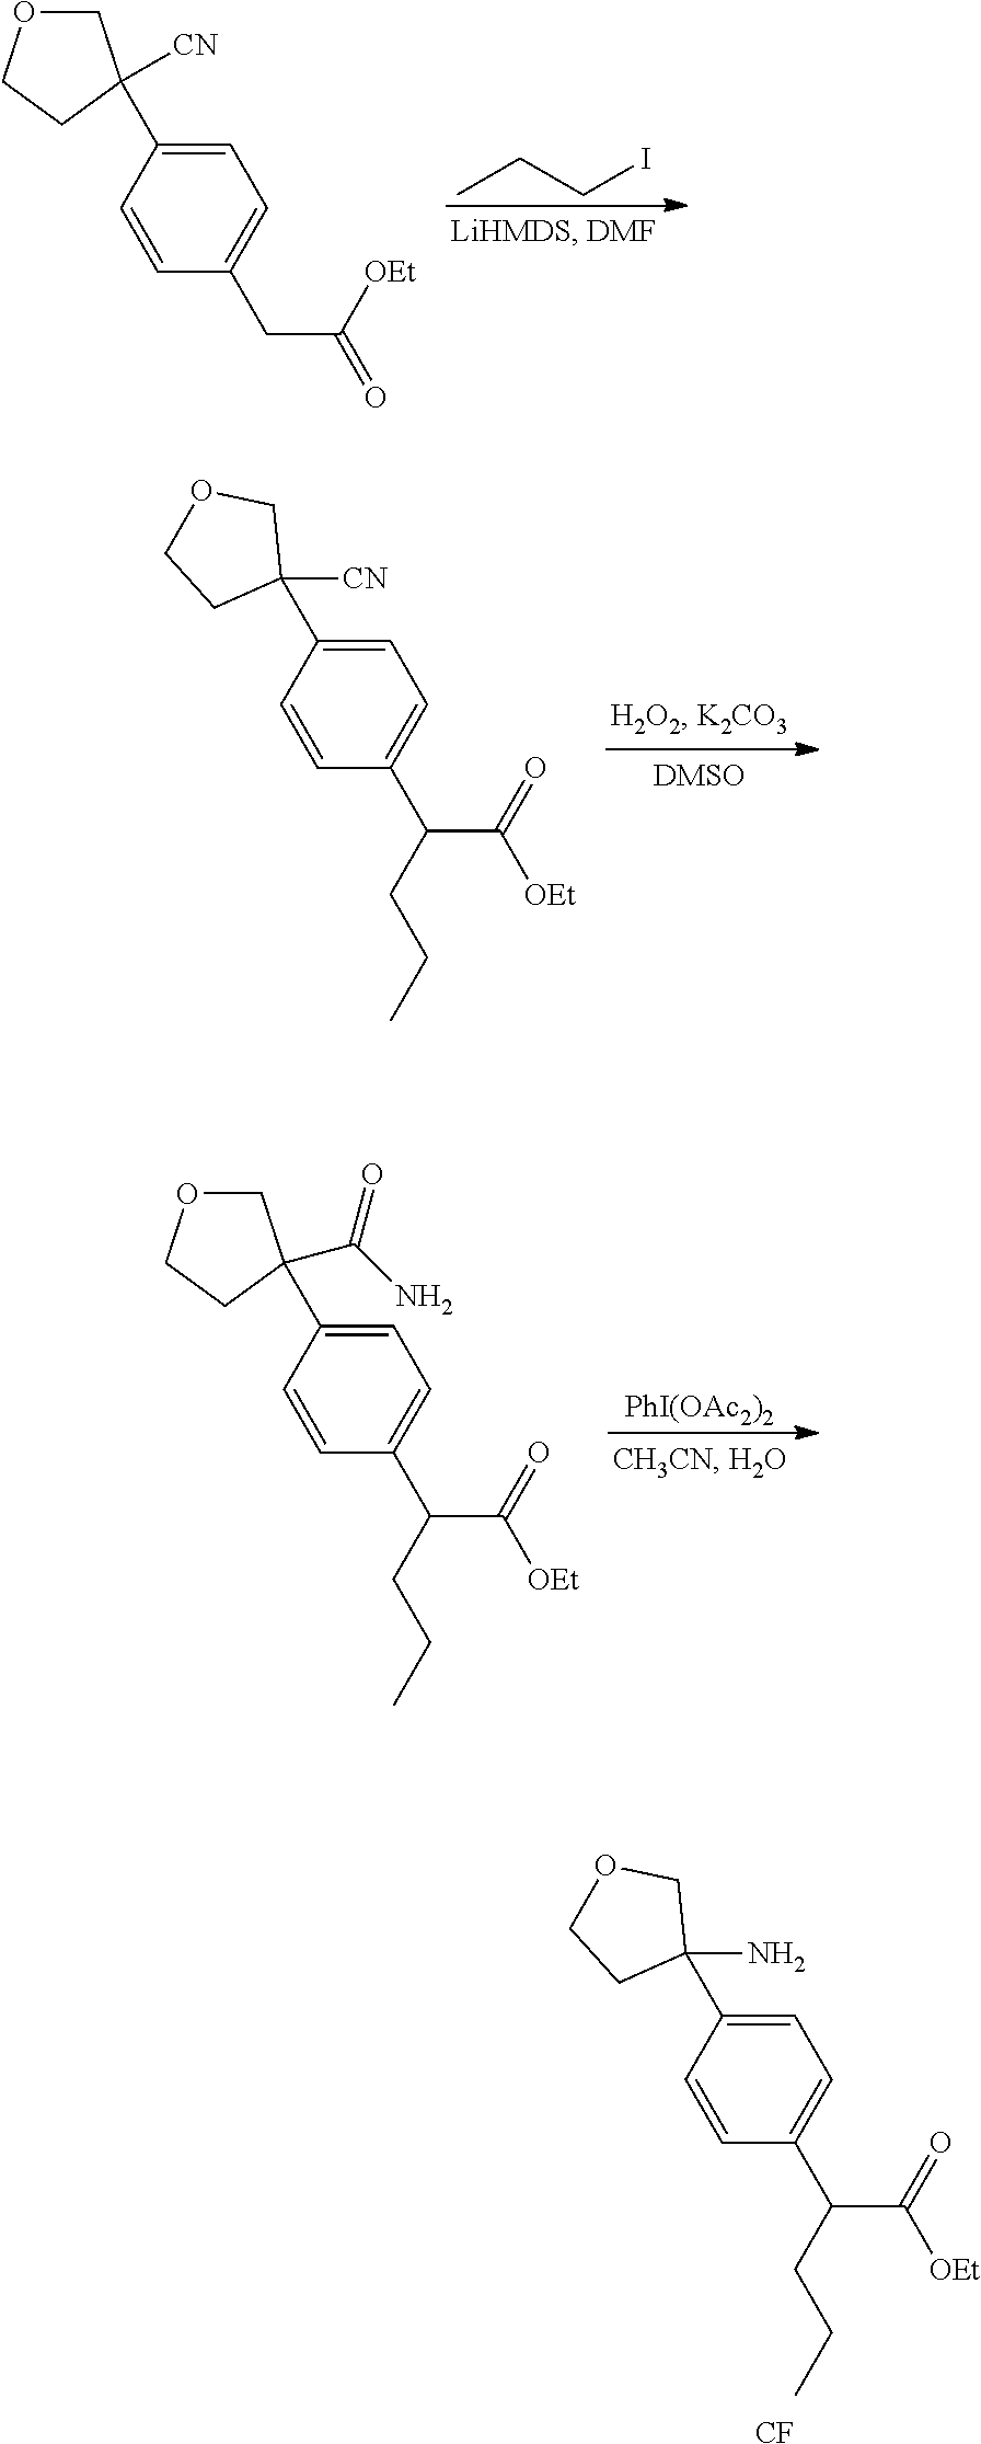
CCCI.C1=C(C2([CN])COCC2)C=CC(CC(=O)[OEt])=C1.C1=C(C2([CN])COCC2)C=CC(C(C(=O)[OEt])CCC)=C1.C1=C(C2(C(=O)N)COCC2)C=CC(C(C(=O)[OEt])CCC)=C1.[PhI(OAc2)2].C1=C(C2(N)COCC2)C=CC(C(C(=O)[OEt])CCC)=C1.[CF]
